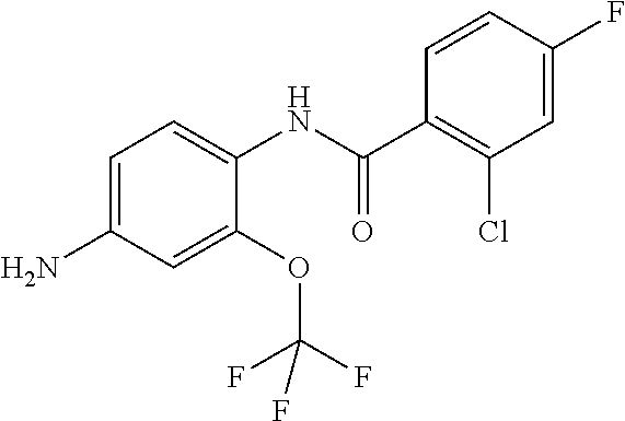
C1=CC(F)=CC(Cl)=C1C(NC1=CC=C(N)C=C1OC(F)(F)F)=O
